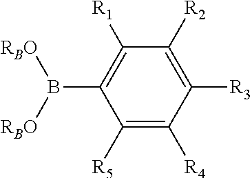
C1([R1])=C(B([RBO])[RBO])C([R5])=C([R4])C([R3])=C1[R2]
